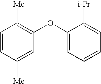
C1=CC([Me])=CC(OC2=CC=CC=C2[i-Pr])=C1[Me]
